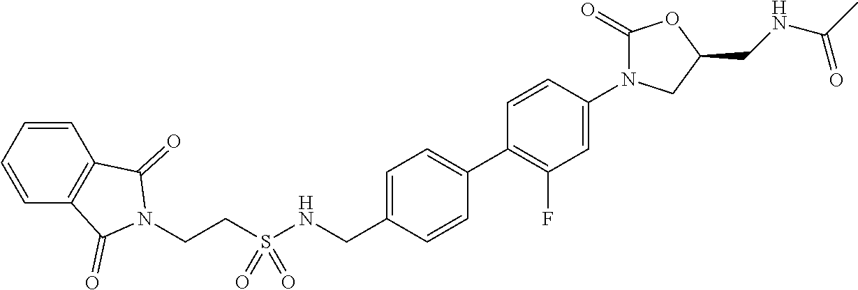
C1=CC=CC2=C1C(=O)N(CCS(NCC1=CC=C(C3=C(F)C=C(N4C(=O)OC(CNC(C)=O)C4)C=C3)C=C1)(=O)=O)C2=O
